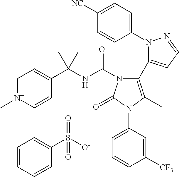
C1=CC=CC(S([O-])(=O)=O)=C1.C1(N2N=CC=C2C2=C(C)N(C3=CC=CC([CF3])=C3)C(=O)N2C(NC(C2=CC=[N+](C)C=C2)(C)C)=O)=CC=C([NC])C=C1
